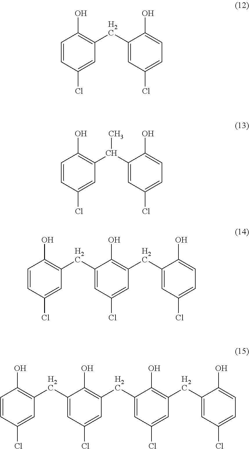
C1=CC(Cl)=CC(CC2=CC(Cl)=CC=C2O)=C1O.C1=CC(Cl)=CC(C(C2=CC(Cl)=CC=C2O)C)=C1O.C1=CC(Cl)=CC(CC2=CC(Cl)=CC(CC3=CC(Cl)=CC=C3O)=C2O)=C1O.C1=CC(Cl)=CC(CC2=CC(Cl)=CC(CC3=CC(Cl)=CC(CC4=CC(Cl)=CC=C4O)=C3O)=C2O)=C1O
